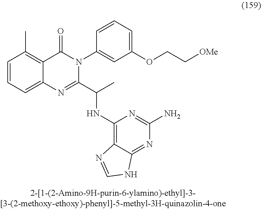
C1=CC=C2C(=C1C)C(=O)N(C1=CC(OCC[OMe])=CC=C1)C(C(C)NC1=C3C(=NC(N)=N1)NC=N3)=N2
